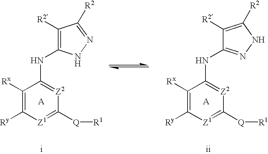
[A].C1([Rx])=C([Ry])[Z1]=C([Q][R1])[Z2]=C1NC1=NNC([R2])=C1[R2].[A].C1([Rx])=C([Ry])[Z1]=C([Q][R1])[Z2]=C1NC1=C([R2])C([R2])=NN1
